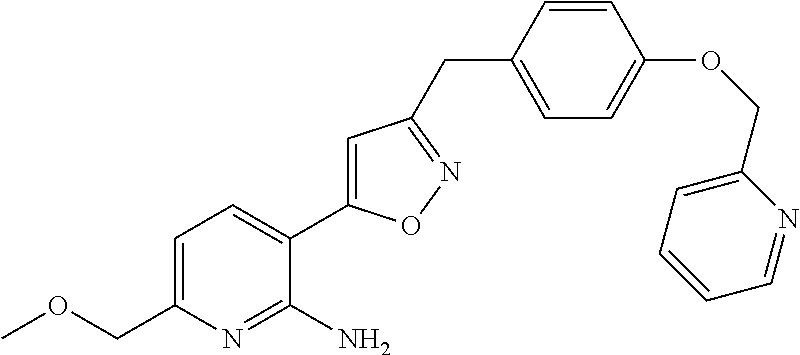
COCC1=CC=C(C2=CC(CC3=CC=C(OCC4=CC=CC=N4)C=C3)=NO2)C(N)=N1
